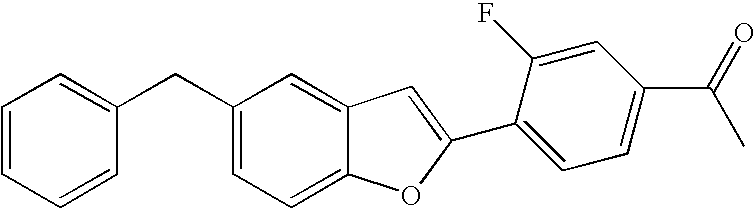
C1=CC=CC(CC2=CC=C3C(=C2)C=C(C2=CC=C(C(=O)C)C=C2F)O3)=C1
